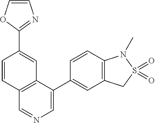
C1(C2=CC3=C(C=C2)N(C)S(=O)(=O)C3)=CN=CC2=C1C=C(C1=NC=CO1)C=C2
